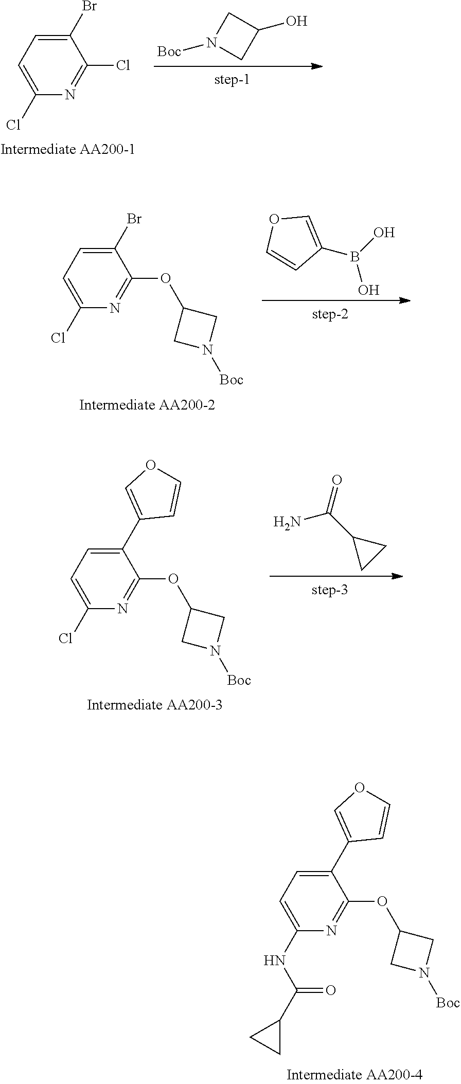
[Boc]N1CC(O)C1.C1(Cl)=CC=C(Br)C(Cl)=N1.C1(Cl)=CC=C(Br)C(OC2CN([Boc])C2)=N1.C1(B(O)O)=COC=C1.NC(C1CC1)=O.C1(Cl)=CC=C(C2=COC=C2)C(OC2CN([Boc])C2)=N1.C1(NC(C2CC2)=O)=CC=C(C2=COC=C2)C(OC2CN([Boc])C2)=N1
